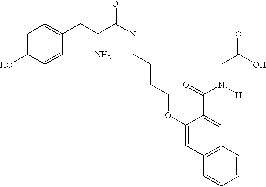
C1=C(O)C=CC(CC(C(NCCCCOC2=CC3=C(C=C2C(=O)N([H])CC(O)=O)C=CC=C3)=O)N)=C1
